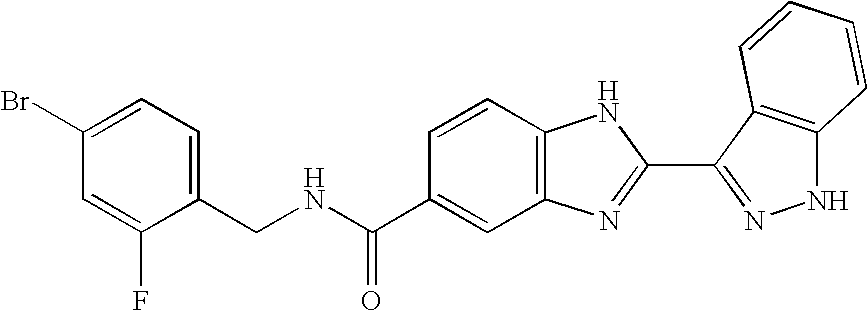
C1=CC2=C(C=C1C(NCC1=CC=C(Br)C=C1F)=O)N=C(C1=NNC3=C1C=CC=C3)N2
